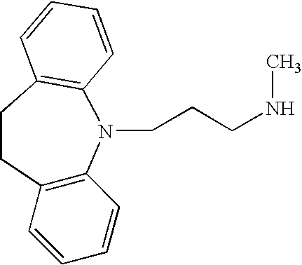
C12=C(N(CCCNC)C3=C(CC1)C=CC=C3)C=CC=C2
